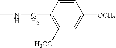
C1=CC(CNC)=C([H3CO])C=C1[OCH3]
